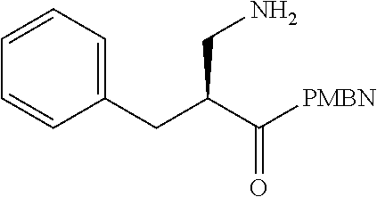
C1=CC=C(CC(CN)C([PMBN])=O)C=C1
